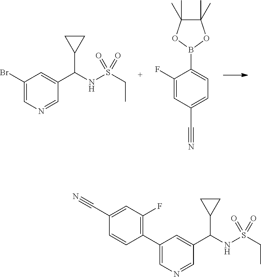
C(NS(CC)(=O)=O)(C1CC1)C1=CC(Br)=CN=C1.B1(C2=CC=C(C#N)C=C2F)OC(C)(C)C(C)(C)O1.C(NS(CC)(=O)=O)(C1CC1)C1=CC(C2=C(F)C=C(C#N)C=C2)=CN=C1
